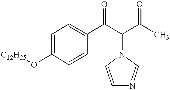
[C12H25]OC1=CC=C(C(C(C(C)=O)N2C=NC=C2)=O)C=C1
